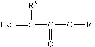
C=C([R5])C(O[R4])=O
